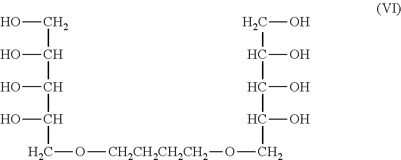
C(CO)(C(C(O)CO[CH2CH2CH2CH2]OCC(C(C(O)CO)O)O)O)O
